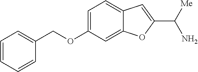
C1=C(OCC2=CC=CC=C2)C=C2C(=C1)C=C(C([Me])N)O2
